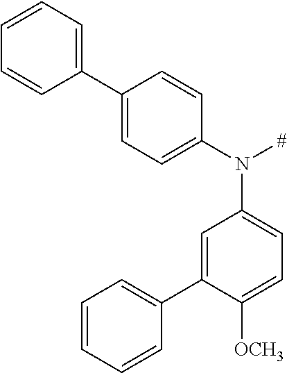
C1(C2=CC=CC=C2)=CC=C(N(C2=CC=C([OCH3])C(C3=CC=CC=C3)=C2)[#])C=C1
